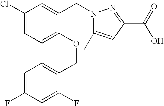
C1(Cl)=CC=C(OCC2=CC=C(F)C=C2F)C(CN2C(C)=CC(C(=O)O)=N2)=C1
